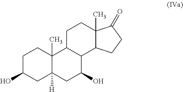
C1C(O)CC2([H])C(C)(C1)C1C(C(O)C2)C2C(C)(CC1)C(=O)CC2
